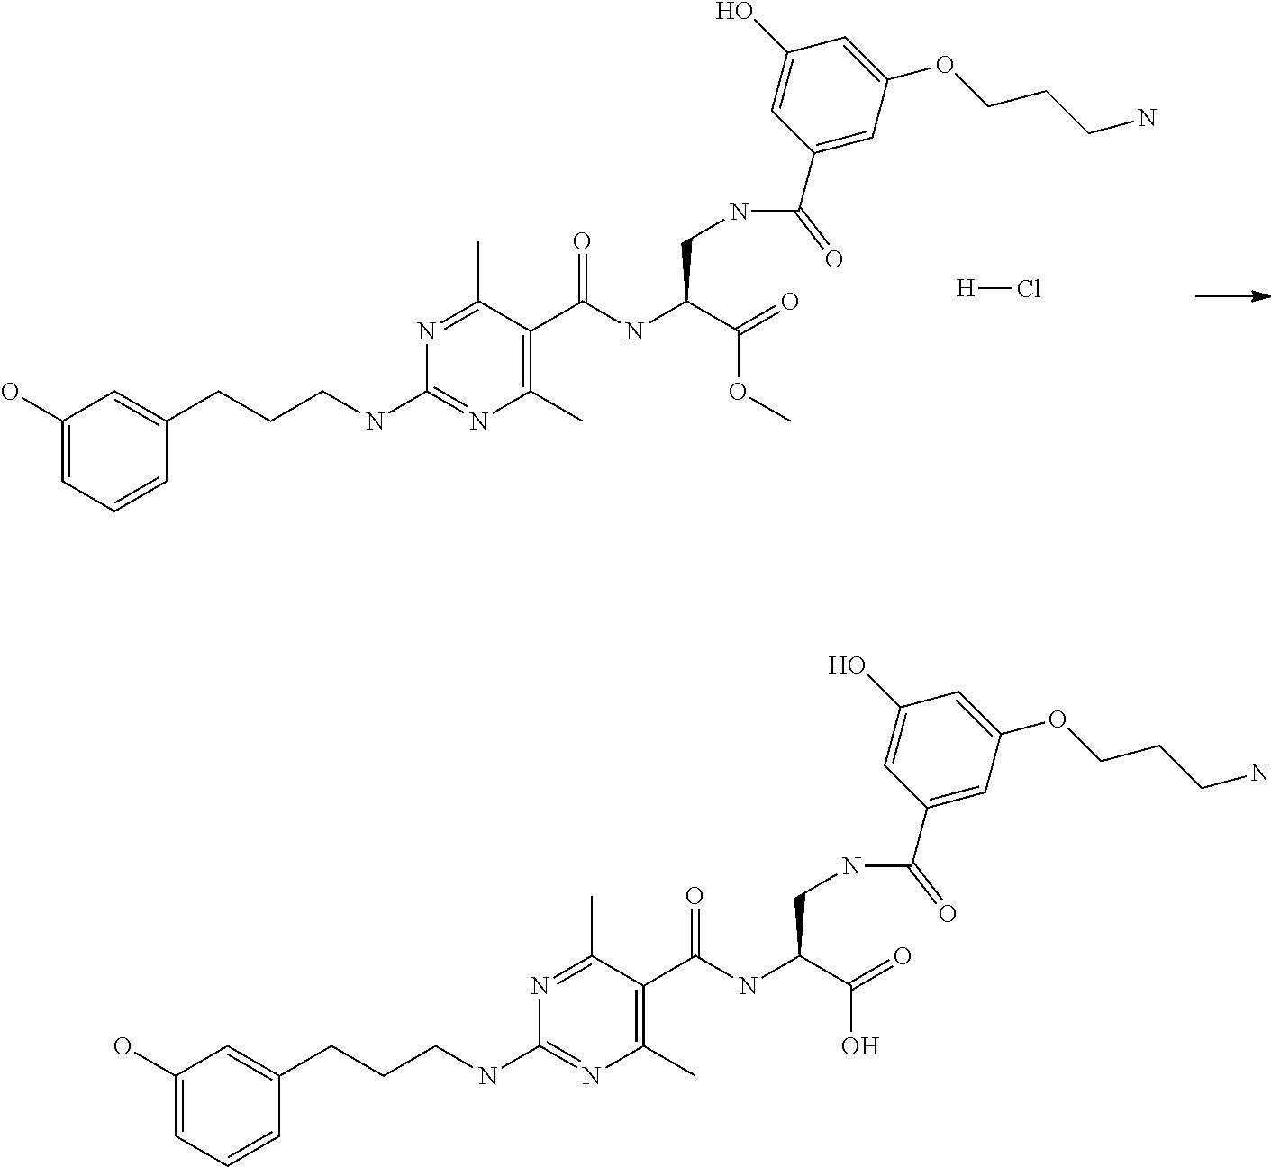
C1(O)=CC=CC(CCCNC2=NC(C)=C(C(NC(C(=O)OC)CNC(C3=CC(OCCCN)=CC(O)=C3)=O)=O)C(C)=N2)=C1.[H]Cl.C1(O)=CC=CC(CCCNC2=NC(C)=C(C(NC(C(=O)O)CNC(C3=CC(OCCCN)=CC(O)=C3)=O)=O)C(C)=N2)=C1
